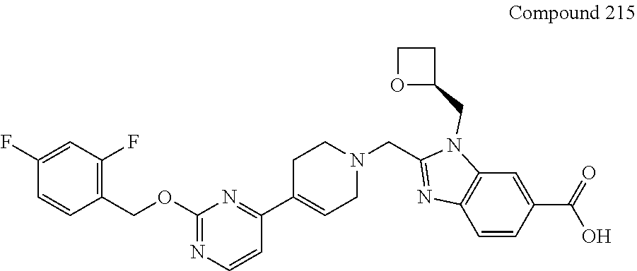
C1=C(F)C=CC(COC2=NC=CC(C3=CCN(CC4=NC5=C(C=C(C(=O)O)C=C5)N4CC4CCO4)CC3)=N2)=C1F
